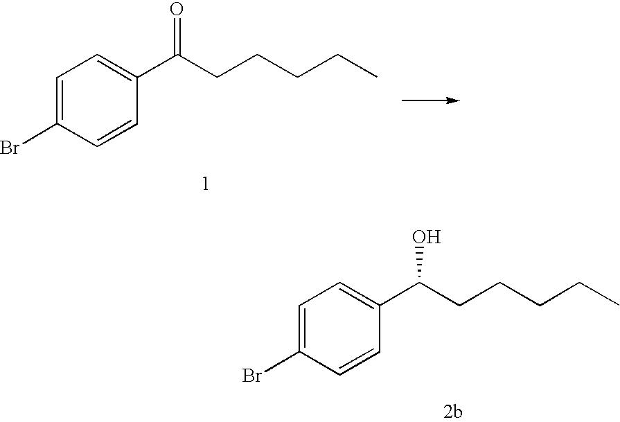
C1=C(Br)C=CC(C(CCCCC)O)=C1.C1=C(Br)C=CC(C(CCCCC)=O)=C1
